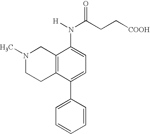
C12=C(C(C3=CC=CC=C3)=CC=C1N(C(CC[COOH])=O)[H])CCN(C)C2
